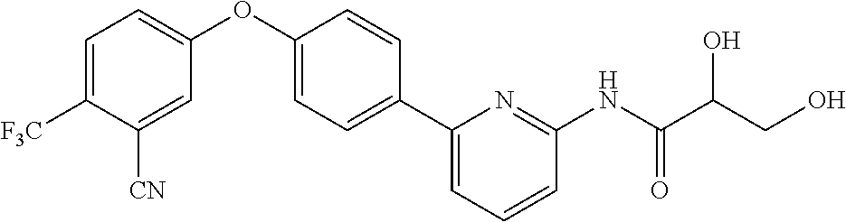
C1=C([F3C])C([CN])=CC(OC2=CC=C(C3=CC=CC(NC(C(CO)O)=O)=N3)C=C2)=C1
